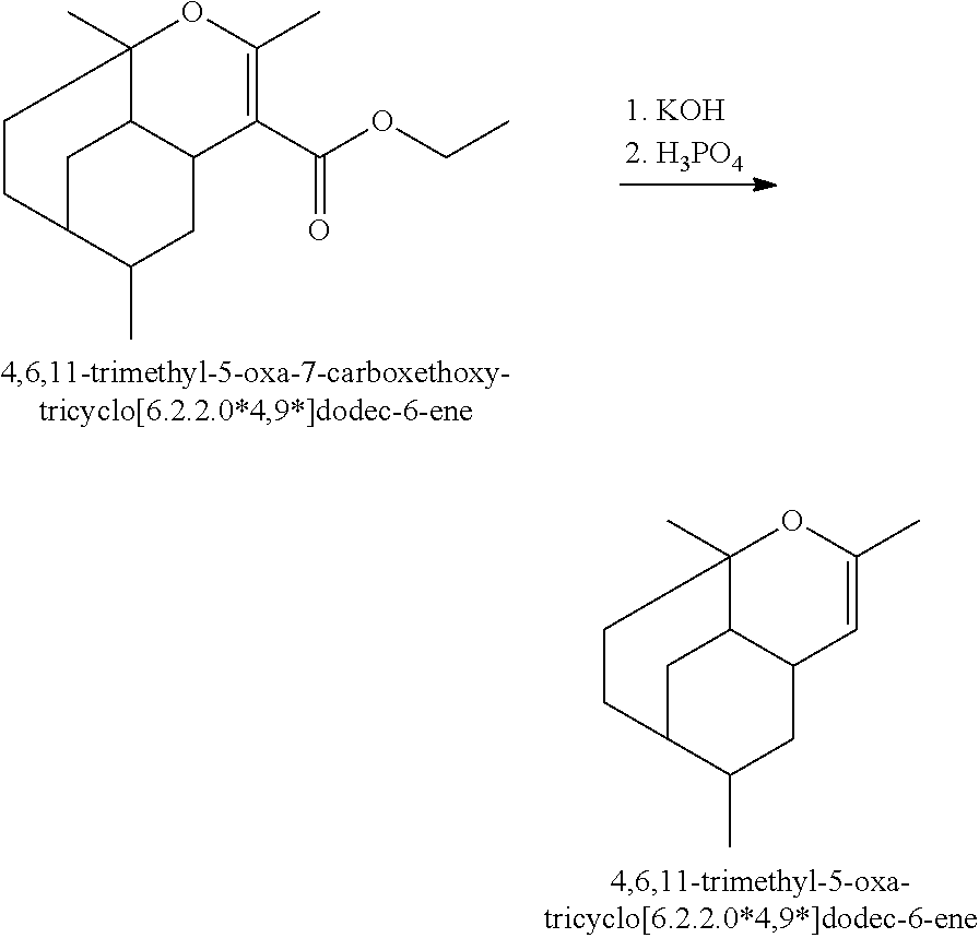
C12(C)C3C(C(C(OCC)=O)=C(C)O1)CC(C)C(C3)CC2.C12(C)C3C(C=C(C)O1)CC(C)C(C3)CC2
